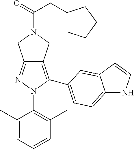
C12=NN(C3=C(C)C=CC=C3C)C(C3=CC=C4NC=CC4=C3)=C1CN(C(CC1CCCC1)=O)C2
